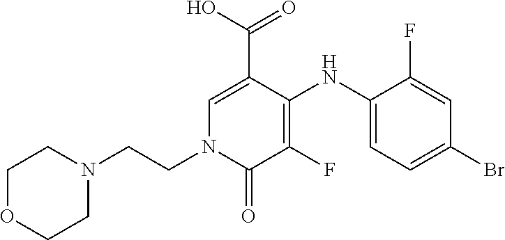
C1=C(C(O)=O)C(NC2=CC=C(Br)C=C2F)=C(F)C(=O)N1CCN1CCOCC1
